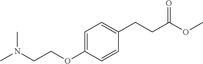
CN(CCOC1=CC=C(CCC(OC)=O)C=C1)C
